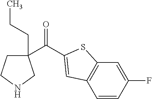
C1(C(=O)C2=CC3=C(C=C(F)C=C3)S2)(CCC)CCNC1
